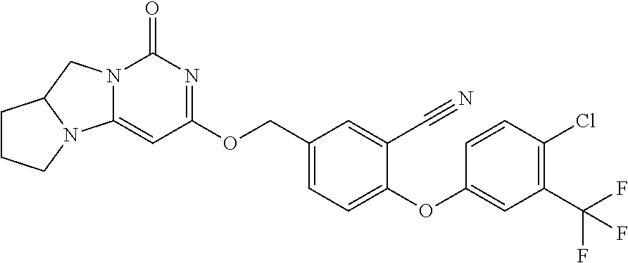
C1CCN2C1CN1C2=CC(OCC2=CC=C(OC3=CC(C(F)(F)F)=C(Cl)C=C3)C(C#N)=C2)=NC1=O
